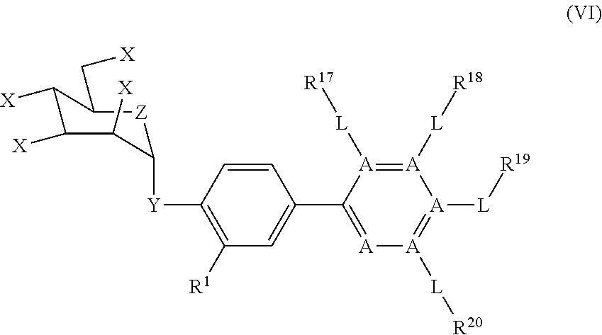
C1([Y]C2[Z]C(C[X])C([X])C([X])C2[X])=C([R1])C=C(C2=[A][A]([L][R20])=[A]([L][R19])[A]([L][R18])=[A]2[L][R17])C=C1
